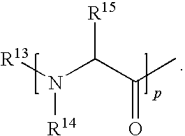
[R15]C(C(C)=O)N([R13])[R14]
